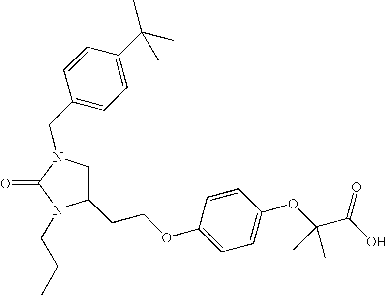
C1=CC(OCCC2CN(CC3=CC=C(C(C)(C)C)C=C3)C(=O)N2CCC)=CC=C1OC(C(O)=O)(C)C
